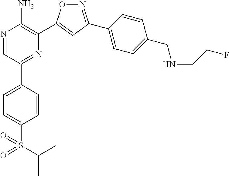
N1=C(C2=CC=C(CNCCF)C=C2)C=C(C2=C(N)N=CC(C3=CC=C(S(=O)(=O)C(C)C)C=C3)=N2)O1
